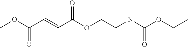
COC(C=CC(OCCNC(OCC)=O)=O)=O
